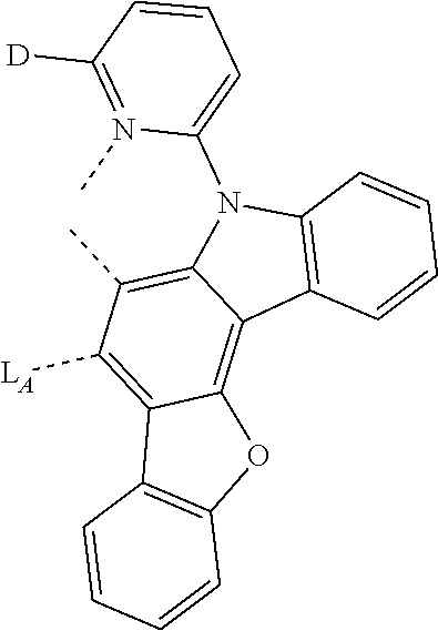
C12=C([LA])C(C)=C3C(=C1OC1=C2C=CC=C1)C1=C(N3C2=CC=CC([D])=N2C)C=CC=C1
